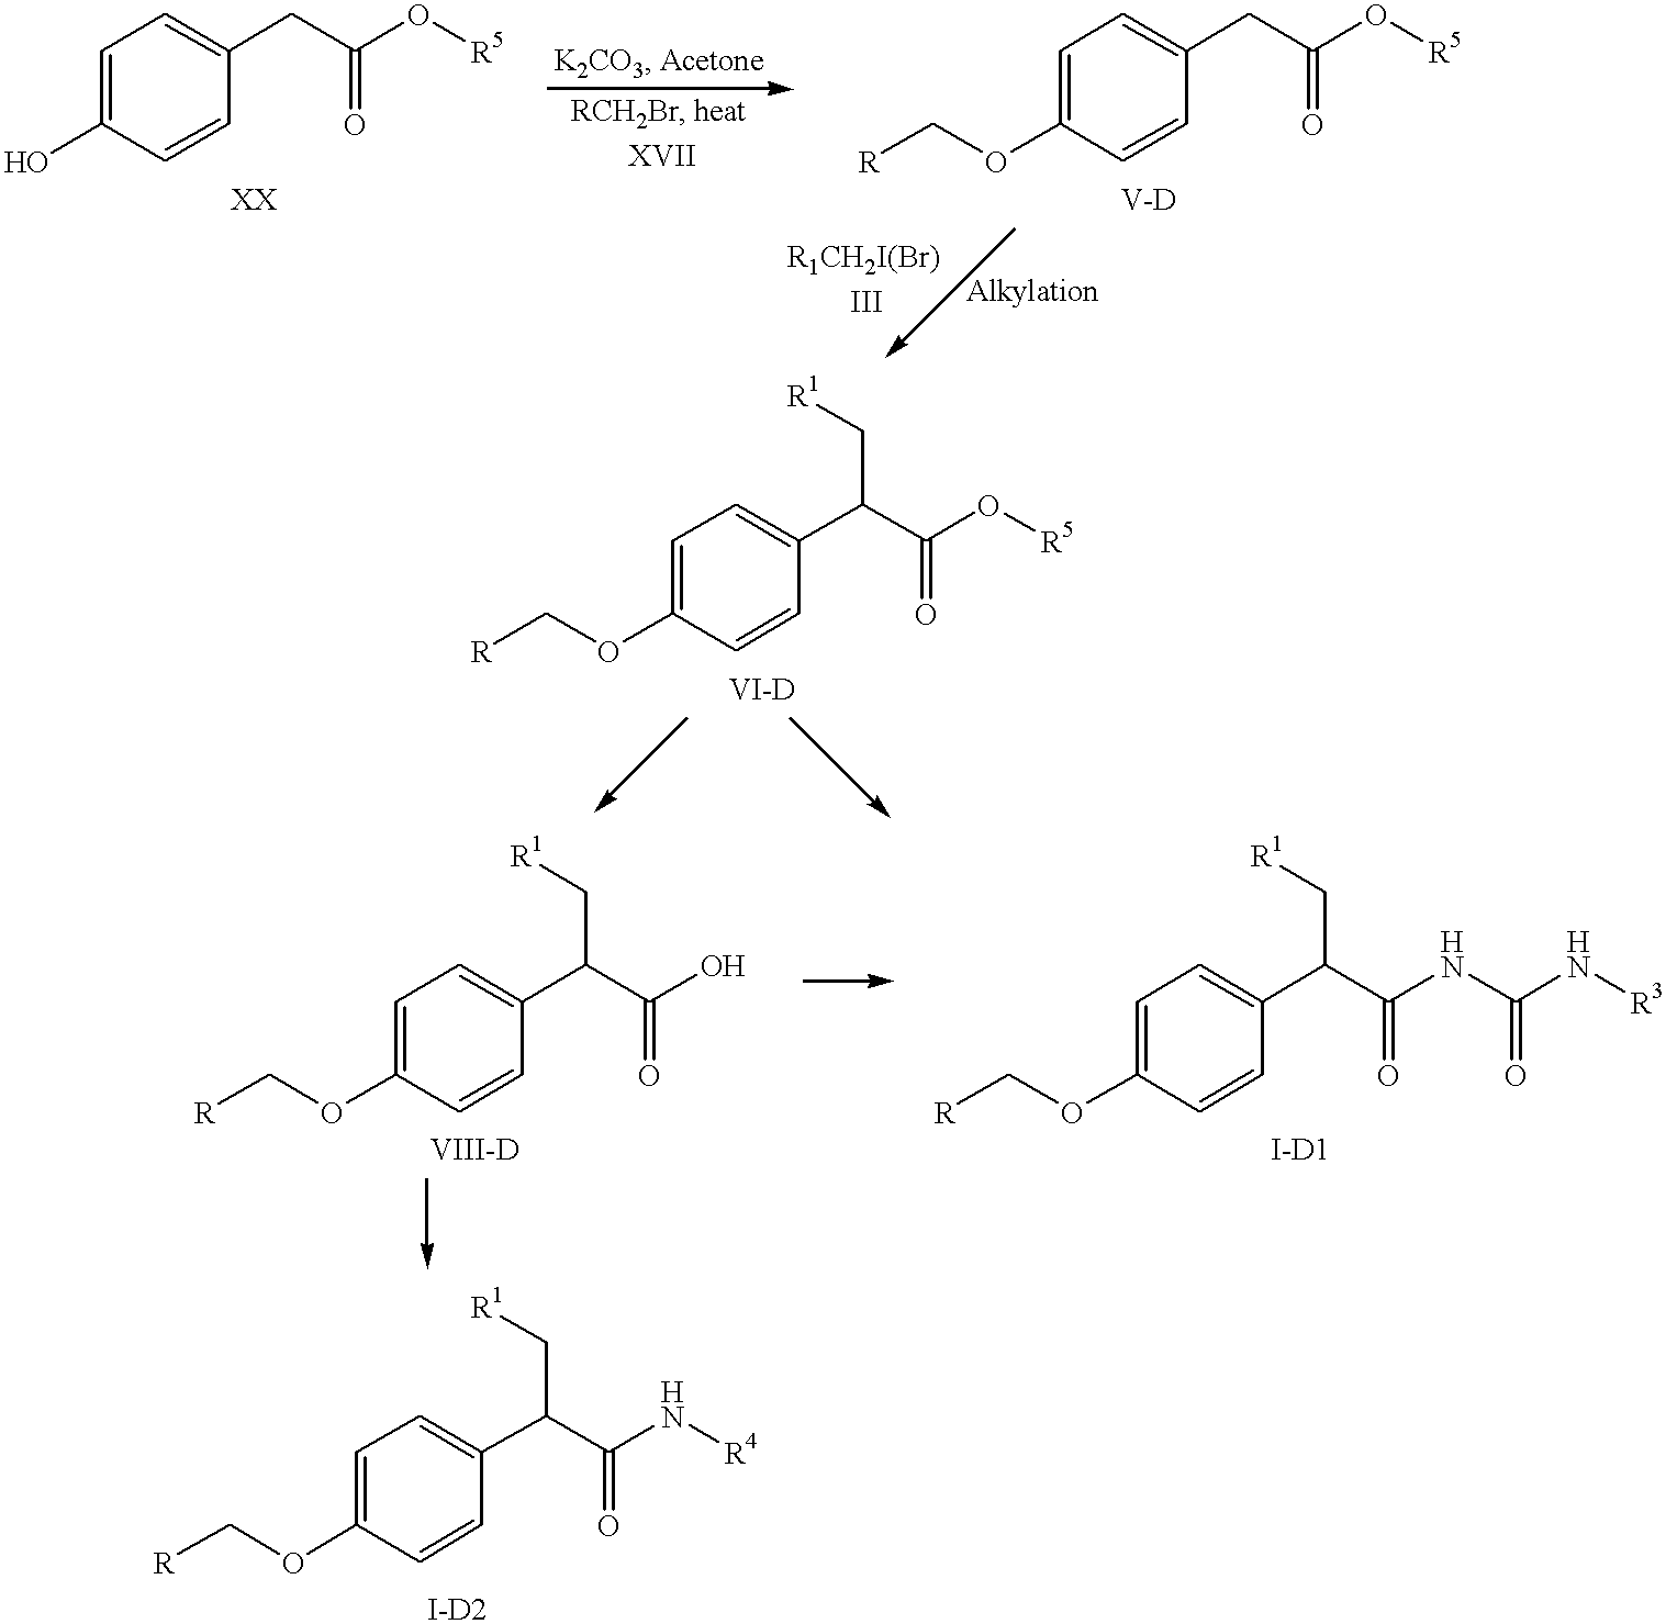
OC1=CC=C(CC(O[R5])=O)C=C1.C1(OC[R])=CC=C(CC(O[R5])=O)C=C1.C1(OC[R])=CC=C(C(C(O[R5])=O)C[R1])C=C1.C1=CC(C(C(O)=O)C[R1])=CC=C1OC[R].C1=CC(C(C(NC(N[R3])=O)=O)C[R1])=CC=C1OC[R].C1=CC(C(C(N[R4])=O)C[R1])=CC=C1OC[R]
